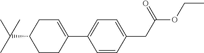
C1=CC(CC(OCC)=O)=CC=C1C1=CCC(C(C)(C)C)CC1
